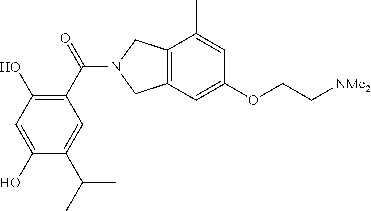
C12=C(C=C(OCC[NMe2])C=C1C)CN(C(C1=C(O)C=C(O)C(C(C)C)=C1)=O)C2
